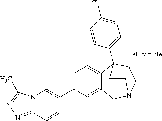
C1=C(C2=CN3C(=NN=C3C)C=C2)C=C2C(=C1)C1(C3=CC=C(Cl)C=C3)CCN(C2)CC1
